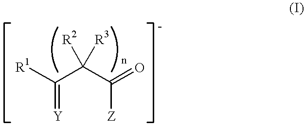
[R1]C(C(C(=O)[Z])([R2])[R3])=[Y]
